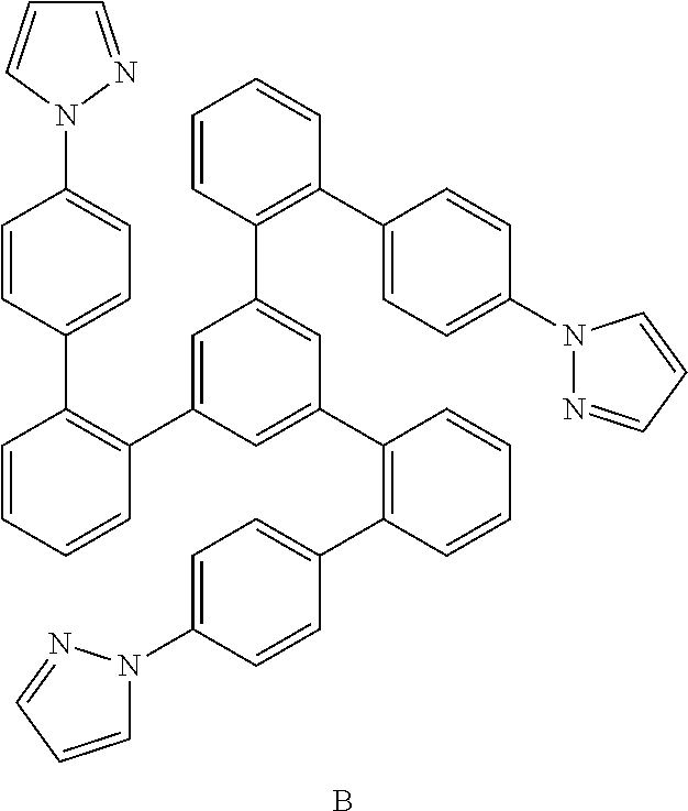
B.C1=CC=CC(C2=CC(C3=C(C4=CC=C(N5N=CC=C5)C=C4)C=CC=C3)=CC(C3=C(C4=CC=C(N5C=CC=N5)C=C4)C=CC=C3)=C2)=C1C1=CC=C(N2C=CC=N2)C=C1
